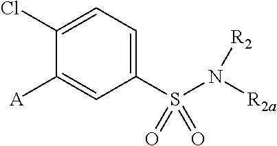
C1(Cl)=CC=C(S(N([R2a])[R2])(=O)=O)C=C1[A]
